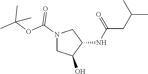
N1(C(OC(C)(C)C)=O)CC(O)C(NC(=O)CC(C)C)C1
